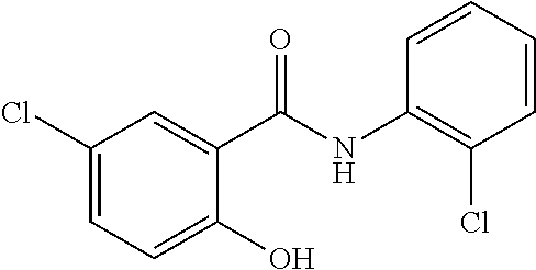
C1(Cl)=CC=C(O)C(C(NC2=C(Cl)C=CC=C2)=O)=C1
